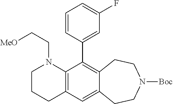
C12=C(C(C3=CC(F)=CC=C3)=C3C(=C1)CCN([Boc])CC3)N(CC[MeO])CCC2
